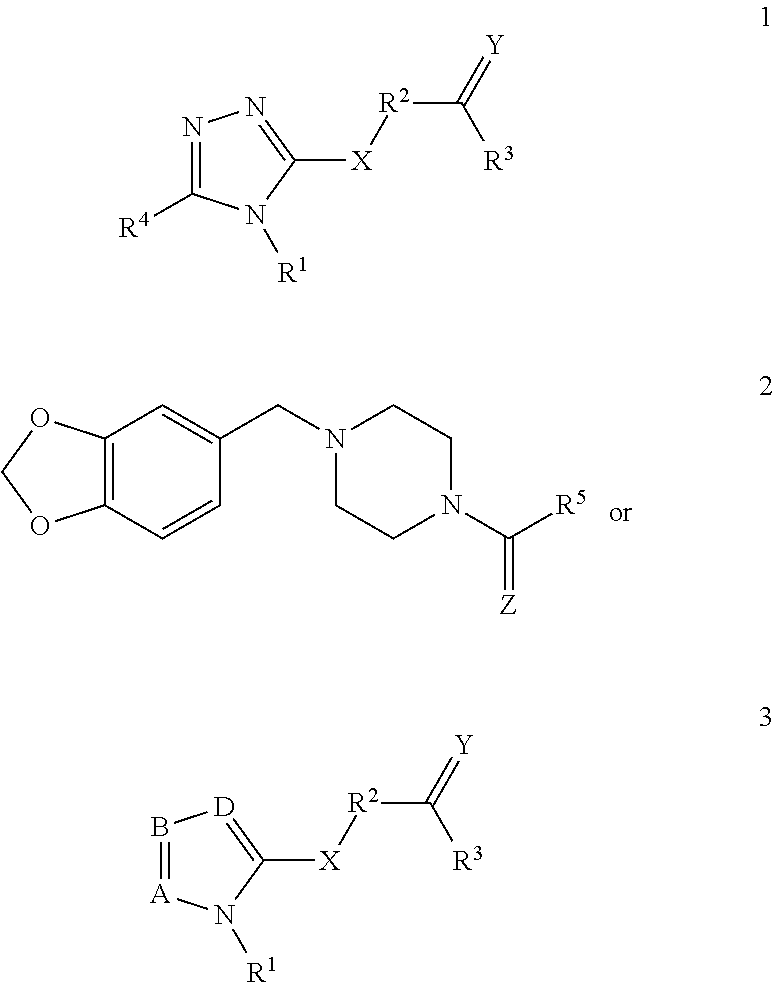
C12=C(C=CC(CN3CCN(C(=[Z])[R5])CC3)=C1)OCO2.N1=C([R4])N([R1])C([X][R2]C(=[Y])[R3])=N1.B1=[A]N([R1])C([X][R2]C(=[Y])[R3])=[D]1
